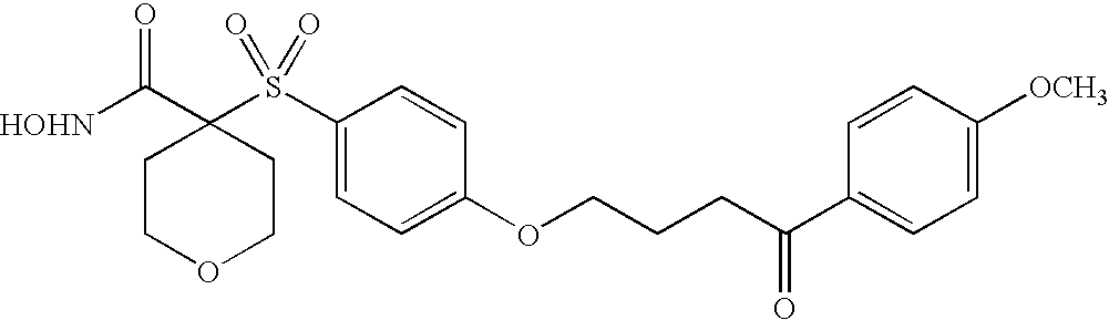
[HOHN]C(C1(S(C2=CC=C(OCCCC(C3=CC=C([OCH3])C=C3)=O)C=C2)(=O)=O)CCOCC1)=O
